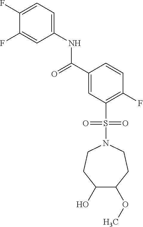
C1(F)=CC=C(NC(C2=CC(S(=O)(=O)N3CCC(O)C(OC)CC3)=C(F)C=C2)=O)C=C1F
